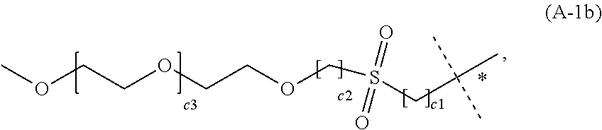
S(COCCOCCOC)(CC(C)(C)C)(=O)=O
